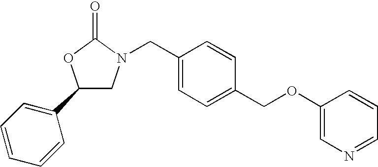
C1(C2=CC=CC=C2)CN(CC2=CC=C(COC3=CN=CC=C3)C=C2)C(=O)O1
